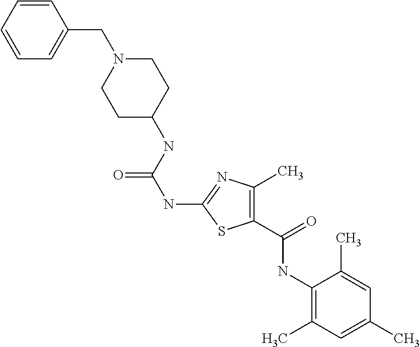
C1(C(=O)NC2=C(C)C=C(C)C=C2C)=C(C)N=C(NC(=O)NC2CCN(CC3=CC=CC=C3)CC2)S1
